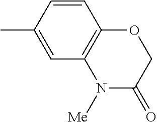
C1=CC(C)=CC2=C1OCC(=O)N2[Me]
